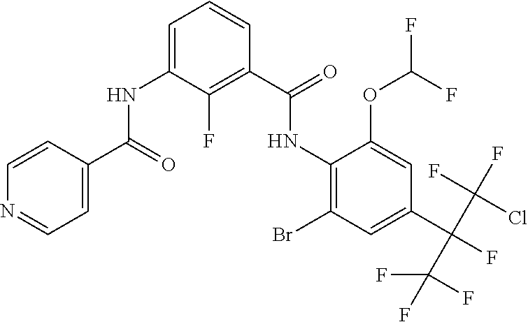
C1=CC(C(NC2=CC=CC(C(NC3=C(Br)C=C(C(F)(C(F)(Cl)F)C(F)(F)F)C=C3OC(F)F)=O)=C2F)=O)=CC=N1
